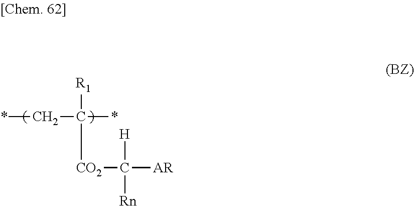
*CC(*)([R1])[CO2]C([H])([AR])[Rn]
